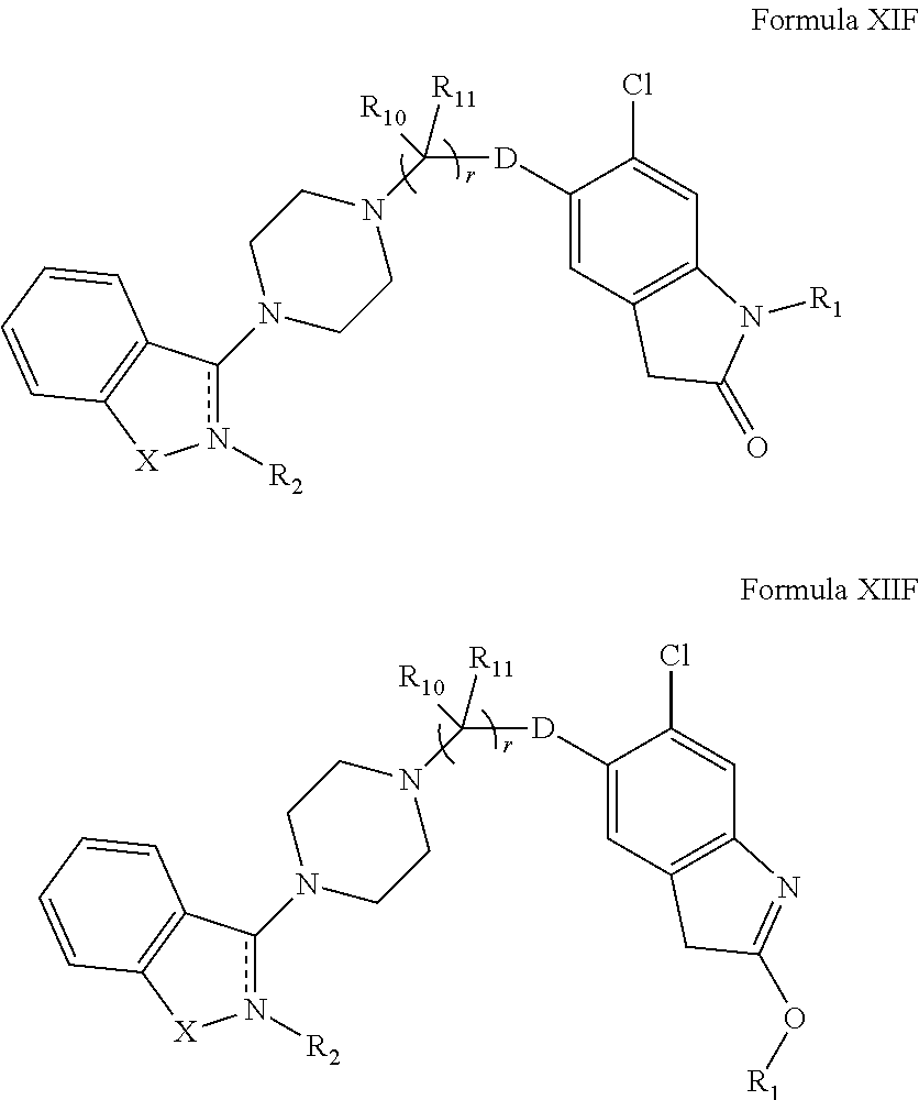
N1(c2n([R2])[X]C3=C2C=CC=C3)CCN(C([D]C2=CC3=C(N([R1])C(=O)C3)C=C2Cl)([R10])[R11])CC1.N1(c2n([R2])[X]C3=C2C=CC=C3)CCN(C([D]C2=CC3=C(N=C(O[R1])C3)C=C2Cl)([R10])[R11])CC1
